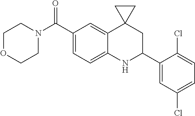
C1(C(N2CCOCC2)=O)=CC=C2C(=C1)C1(CC(C3=CC(Cl)=CC=C3Cl)N2)CC1
